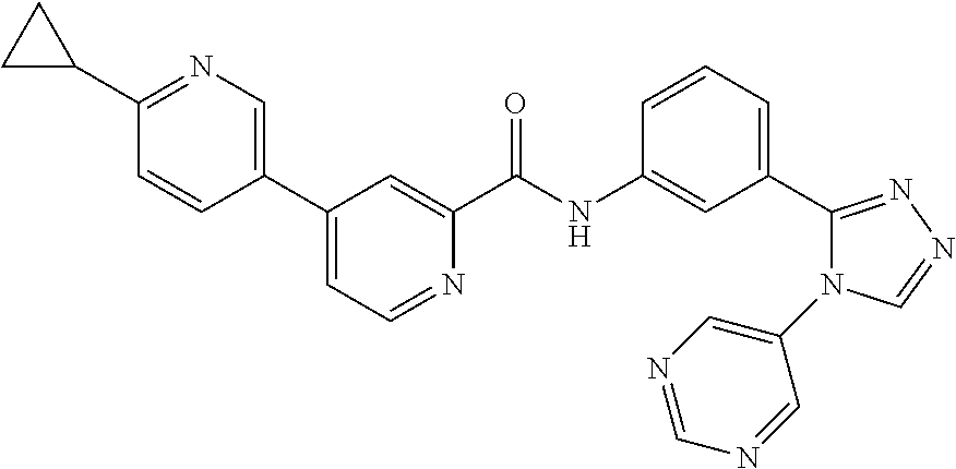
C1(C2=CN=C(C3CC3)C=C2)=CC=NC(C(NC2=CC(C3=NN=CN3C3=CN=CN=C3)=CC=C2)=O)=C1
